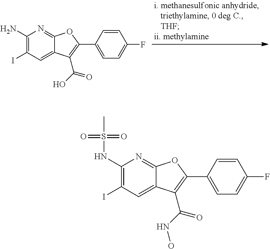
C1(N)=C(I)C=C2C(=N1)OC(C1=CC=C(F)C=C1)=C2C(=O)O.C1(NS(C)(=O)=O)=C(I)C=C2C(=N1)OC(C1=CC=C(F)C=C1)=C2C(=O)NO
